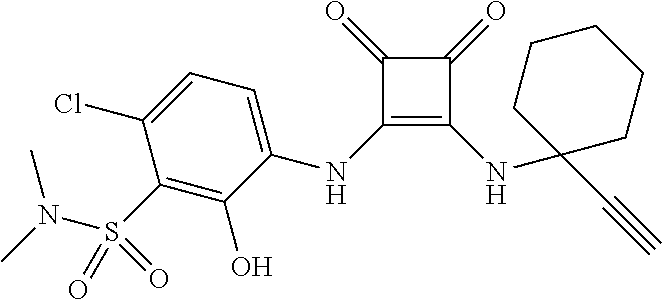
C1(=O)C(NC2=CC=C(Cl)C(S(=O)(N(C)C)=O)=C2O)=C(NC2(C#C)CCCCC2)C1=O
